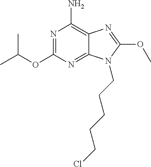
N1=C(OC(C)C)N=C2C(=C1N)N=C(OC)N2CCCCCCl
